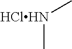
[HClHN](C)C
